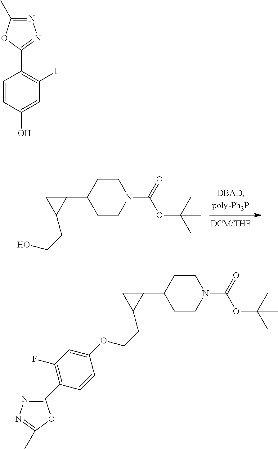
N1=C(C)OC(C2=C(F)C=C(O)C=C2)=N1.C1CC(C2CC2CCO)CCN1C(OC(C)(C)C)=O.C1CC(C2CC2CCOC2=CC(F)=C(C3=NN=C(C)O3)C=C2)CCN1C(OC(C)(C)C)=O
